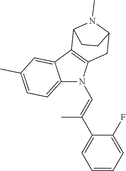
C1(C)=CC=C2C(=C1)C1=C(N2C=C(C2=CC=CC=C2F)C)CC2N(C)C1CC2
